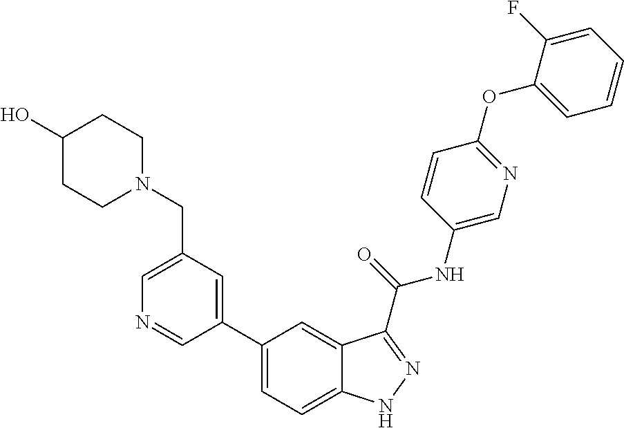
C1(CN2CCC(O)CC2)=CN=CC(C2=CC=C3C(=C2)C(C(NC2=CN=C(OC4=CC=CC=C4F)C=C2)=O)=NN3)=C1
